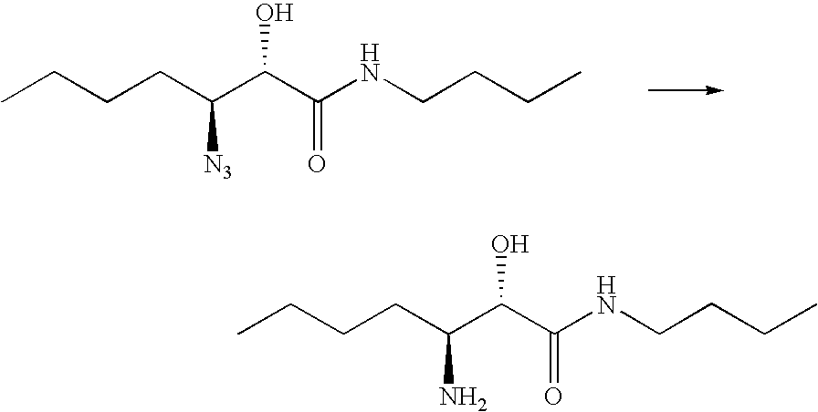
CCCCC(C(C(=O)NCCCC)O)[N3].CCCCC(C(C(=O)NCCCC)O)N
